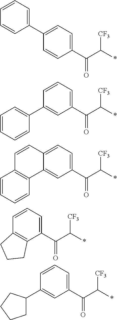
C1(C(C(*)[CF3])=O)=CC=C(C2=CC=CC=C2)C=C1.C1(C(C(*)[CF3])=O)=CC=CC(C2=CC=CC=C2)=C1.C1(C(C(*)[CF3])=O)=CC=C2C(=C1)C1=C(C=CC=C1)C=C2.C1(C(C(*)[CF3])=O)=CC=CC2=C1CCC2.C1(C(C(*)[CF3])=O)=CC=CC(C2CCCC2)=C1
